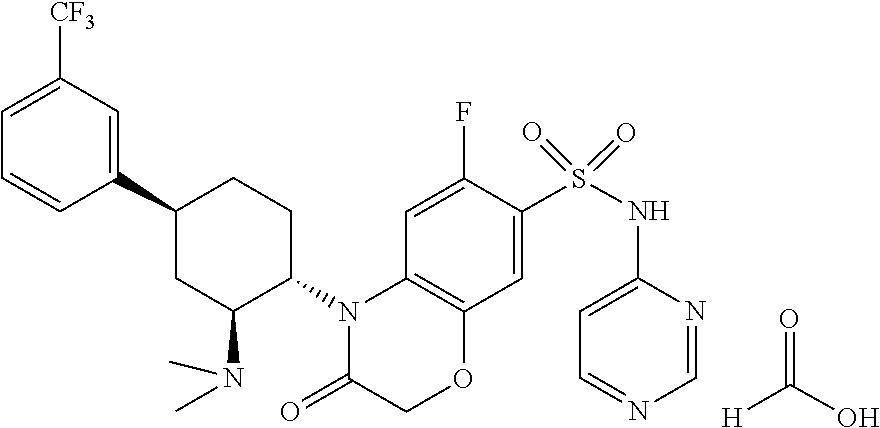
C1=NC(NS(=O)(=O)C2=CC3=C(N(C4CCC(C5=CC([CF3])=CC=C5)CC4N(C)C)C(=O)CO3)C=C2F)=CC=N1.O=C([H])O
